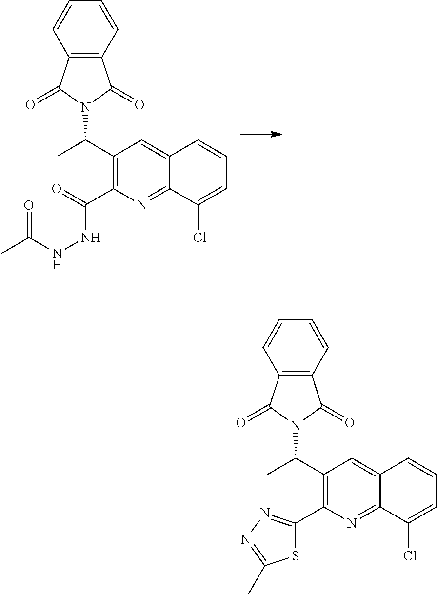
C(=O)(C1=C(C(C)N2C(=O)C3=C(C2=O)C=CC=C3)C=C2C(=N1)C(Cl)=CC=C2)NNC(C)=O.C1(C2=NN=C(C)S2)=C(C(C)N2C(=O)C3=C(C2=O)C=CC=C3)C=C2C(=N1)C(Cl)=CC=C2
